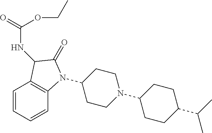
C1(N2C3=C(C=CC=C3)C(NC(OCC)=O)C2=O)CCN(C2CCC(C(C)C)CC2)CC1
